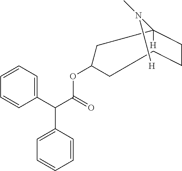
C1=CC=C(C(C(=O)OC2CC(N(C)[H])([H])CCCC2)C2=CC=CC=C2)C=C1
